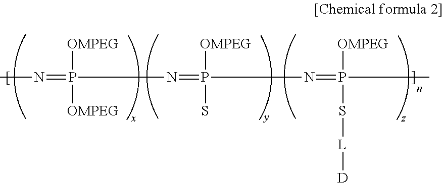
CN=P([OMPEG])([OMPEG])N=P(S)([OMPEG])N=P(C)(S[L][D])[OMPEG]
